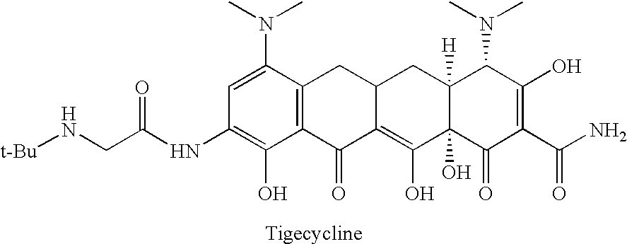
C12=C(C(N(C)C)=CC(NC(CN[t-Bu])=O)=C1O)CC1C(=C(O)C3(O)C([H])(C1)C(N(C)C)C(O)=C(C(N)=O)C3=O)C2=O
